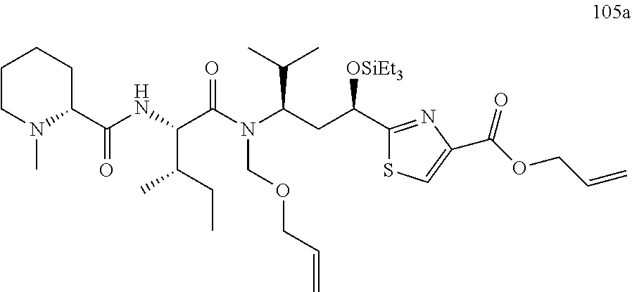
C(C(CC)C)(NC(C1CCCCN1C)=O)C(N(C(CC([OSiEt3])C1=NC(C(OCC=C)=O)=CS1)C(C)C)COCC=C)=O
